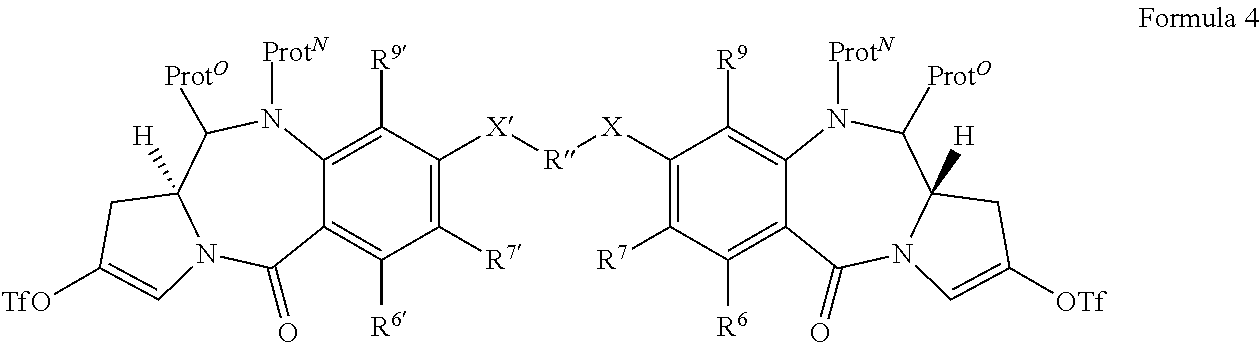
C12=C([R9])C([X][R][X]C3=C([R7])C([R6])=C4C(=C3[R9])N([ProtN])C([ProtO])C3([H])N(C4=O)C=C([OTf])C3)=C([R7])C([R6])=C1C(=O)N1C([H])(C([ProtO])N2[ProtN])CC([TfO])=C1
